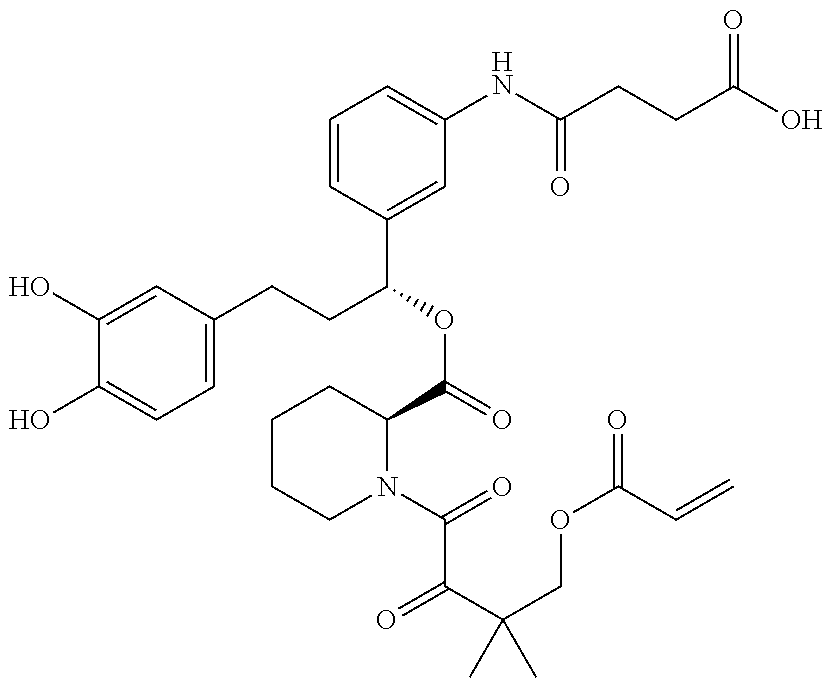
C1(O)=CC(CCC(OC(=O)C2CCCCN2C(=O)C(C(COC(=O)C=C)(C)C)=O)C2=CC(NC(CCC(=O)O)=O)=CC=C2)=CC=C1O
